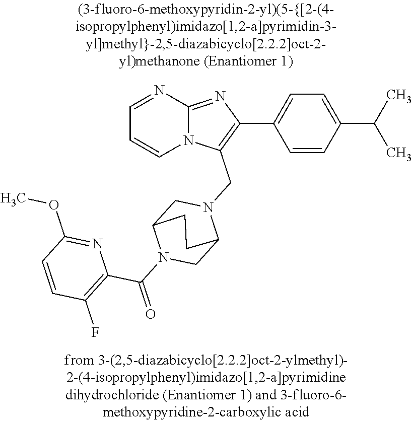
N12C(=NC(C3=CC=C(C(C)C)C=C3)=C1CN1CC3N(C(=O)C4=C(F)C=CC(OC)=N4)CC1CC3)N=CC=C2
